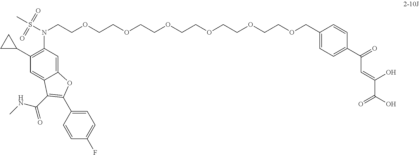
C12=CC(N(S(C)(=O)=O)CCOCCOCCOCCOCCOCCOCC3=CC=C(C(=O)C=C(C(O)=O)O)C=C3)=C(C3CC3)C=C1C(C(NC)=O)=C(C1=CC=C(F)C=C1)O2
